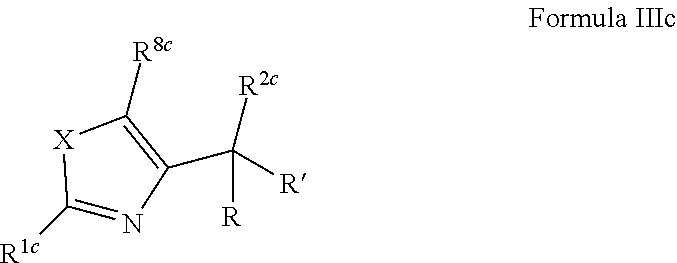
C1([R1c])=NC(C([R])([R2c])[R])=C([R8c])[X]1
